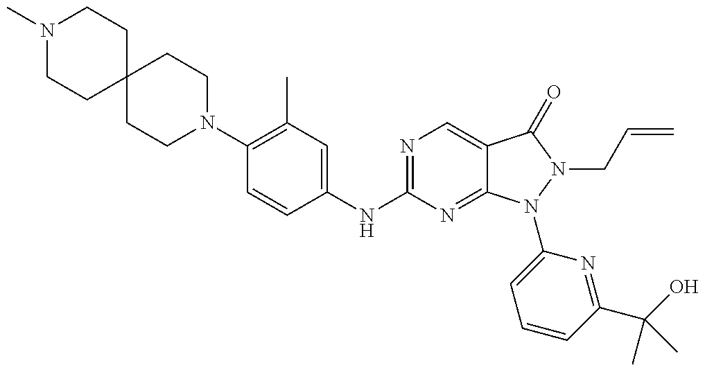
N1(C)CCC2(CC1)CCN(C1=C(C)C=C(NC3=NC=C4C(=N3)N(C3=CC=CC(C(O)(C)C)=N3)N(CC=C)C4=O)C=C1)CC2
